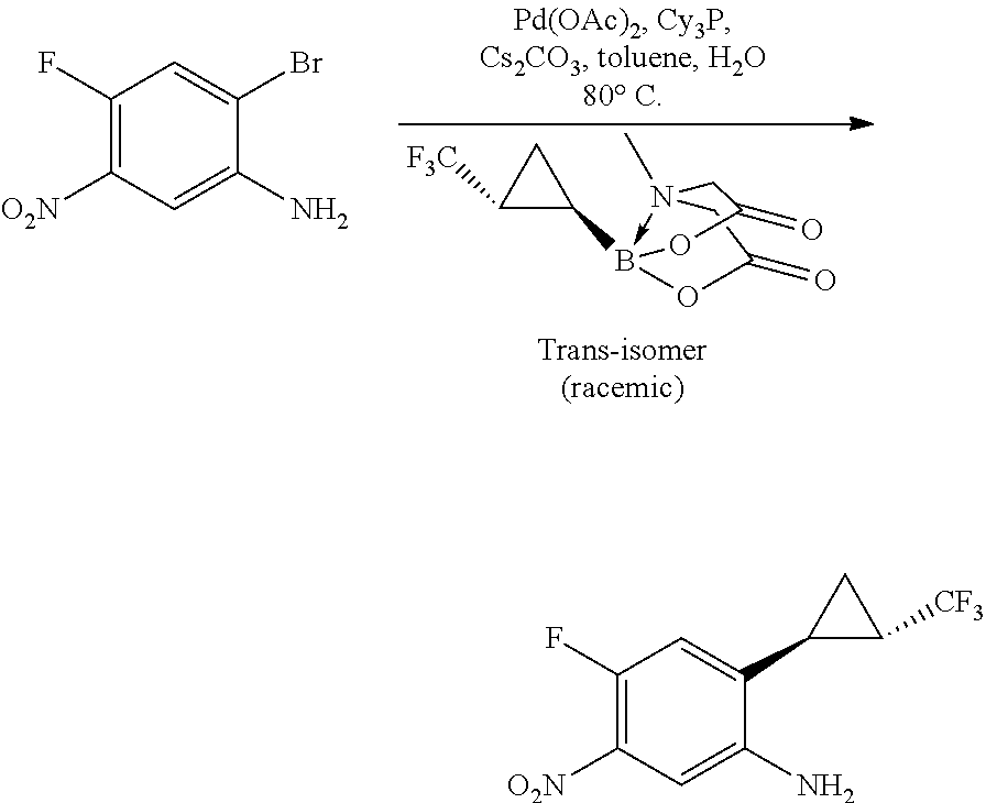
C1([F3C])C(B23-N(C)(CC(=O)O2)CC(=O)O3)C1.C1(F)=C([O2N])C=C(N)C(Br)=C1.C1(F)=C([O2N])C=C(N)C(C2C([CF3])C2)=C1
